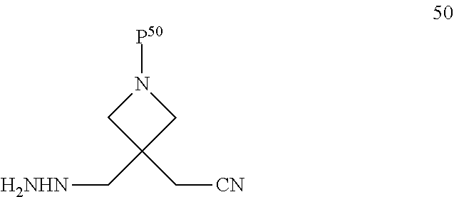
N1([P50])CC(C[H2NHN])(C[CN])C1
